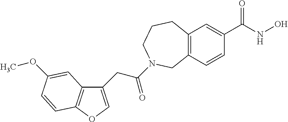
C12=C(C=C(C(=O)NO)C=C1)CCCN(C(CC1=COC3=C1C=C(OC)C=C3)=O)C2
